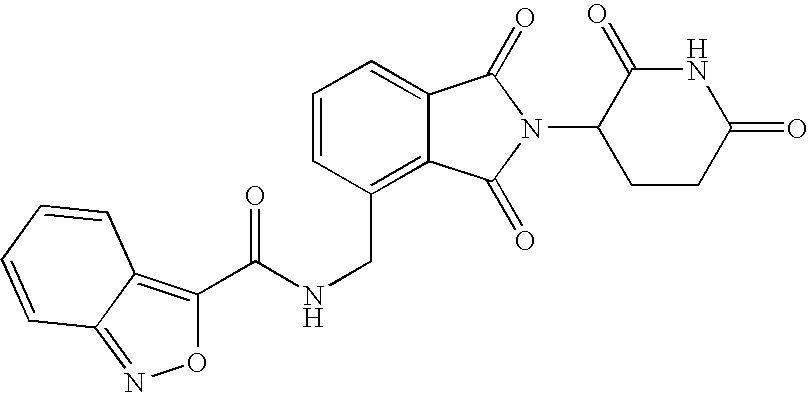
N(CC1=C2C(=CC=C1)C(=O)N(C1CCC(=O)NC1=O)C2=O)C(=O)C1=C2C(=NO1)C=CC=C2
